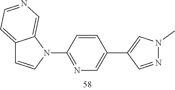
C12=CC=NC=C1N(C1=NC=C(C3=CN(C)N=C3)C=C1)C=C2
